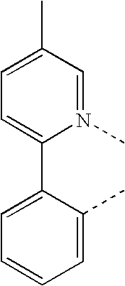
C1=C(C2=CC=CC=C2C)N(C)=CC(C)=C1
